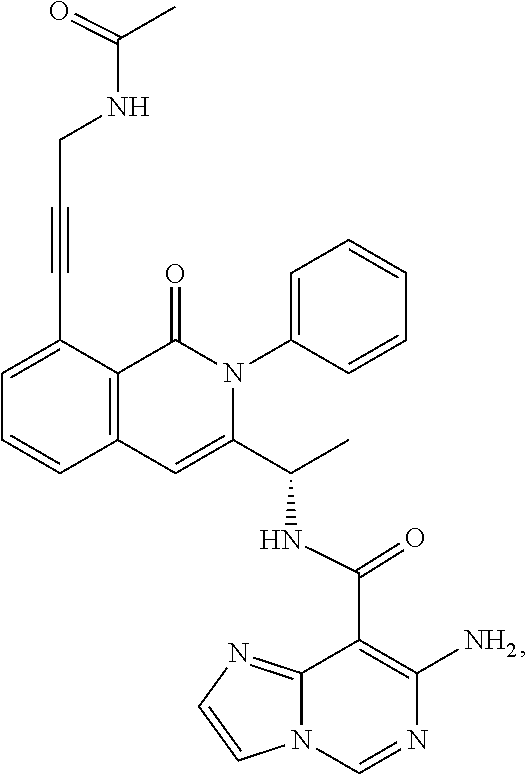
C1=C(C#CCNC(C)=O)C2=C(C=C1)C=C(C(C)NC(C1=C(N)N=CN3C1=NC=C3)=O)N(C1=CC=CC=C1)C2=O
